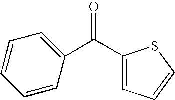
C(=O)(C1=CC=CS1)C1=CC=CC=C1
